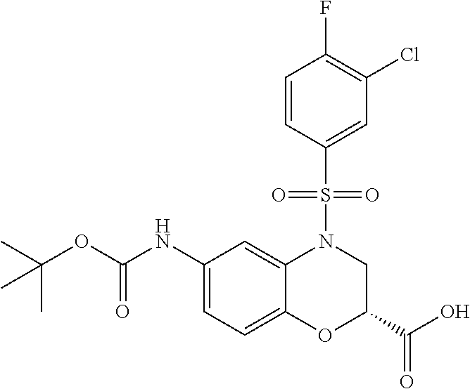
C1(NC(OC(C)(C)C)=O)=CC=C2C(=C1)N(S(=O)(=O)C1=CC(Cl)=C(F)C=C1)CC(C(O)=O)O2
